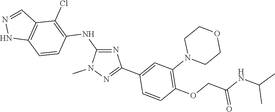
N1(C)N=C(C2=CC(N3CCOCC3)=C(OCC(NC(C)C)=O)C=C2)N=C1NC1=C(Cl)C2=C(NN=C2)C=C1
